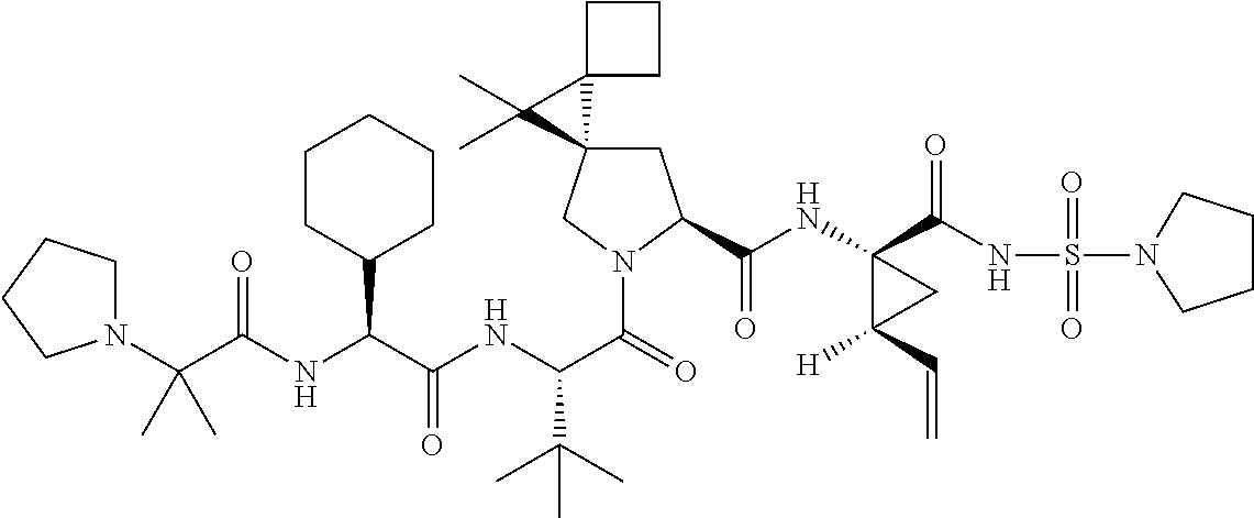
C(C(NC(C(=O)N1CC2(CC1C(NC1(C(NS(=O)(=O)N3CCCC3)=O)C([H])(C=C)C1)=O)C1(C2(C)C)CCC1)C(C)(C)C)=O)(C1CCCCC1)NC(=O)C(N1CCCC1)(C)C
